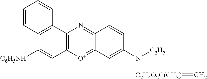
C12=C(C3=C(C=C1[C6H5NH])[O+]=C1C(=N3)C=CC(N([C2H5])[C2H4O2C(CH3)]=C)=C1)C=CC=C2
